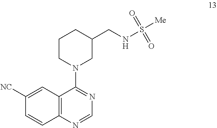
C1([NC])=CC2=C(C=C1)N=CN=C2N1CC(CNS([Me])(=O)=O)CCC1
